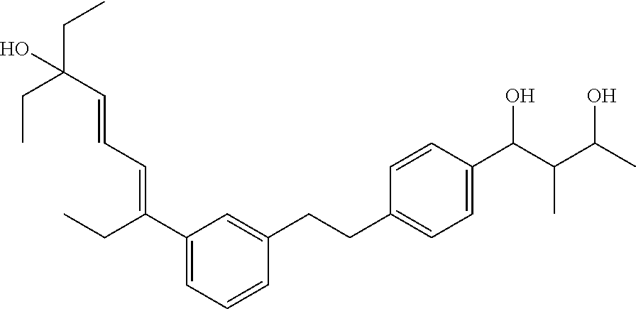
C1=CC(C(C(C(O)C)C)O)=CC=C1CCC1=CC(C(CC)=CC=CC(O)(CC)CC)=CC=C1
